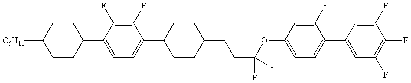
C1CC(C2=CC=C(C3CCC(CCC(OC4=CC=C(C5=CC(F)=C(F)C(F)=C5)C(F)=C4)(F)F)CC3)C(F)=C2F)CCC1[C5H11]
